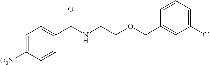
C1=C([O2N])C=CC(C(NCCOCC2=CC(Cl)=CC=C2)=O)=C1
